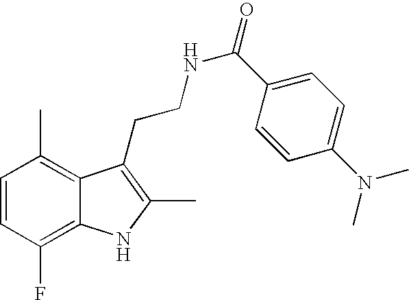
C1=CC(F)=C2C(=C1C)C(CCNC(=O)C1=CC=C(N(C)C)C=C1)=C(C)N2
